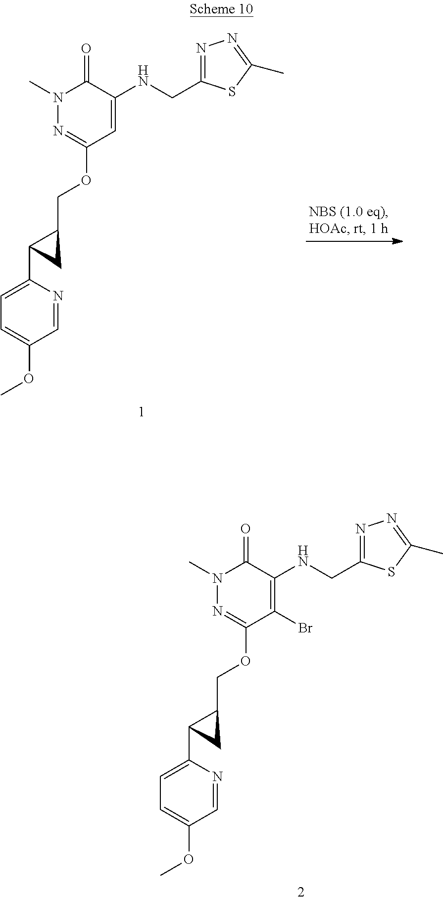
C1(=O)N(C)N=C(OCC2C(C3=CC=C(OC)C=N3)C2)C=C1NCC1=NN=C(C)S1.C1(=O)N(C)N=C(OCC2C(C3=CC=C(OC)C=N3)C2)C(Br)=C1NCC1=NN=C(C)S1
